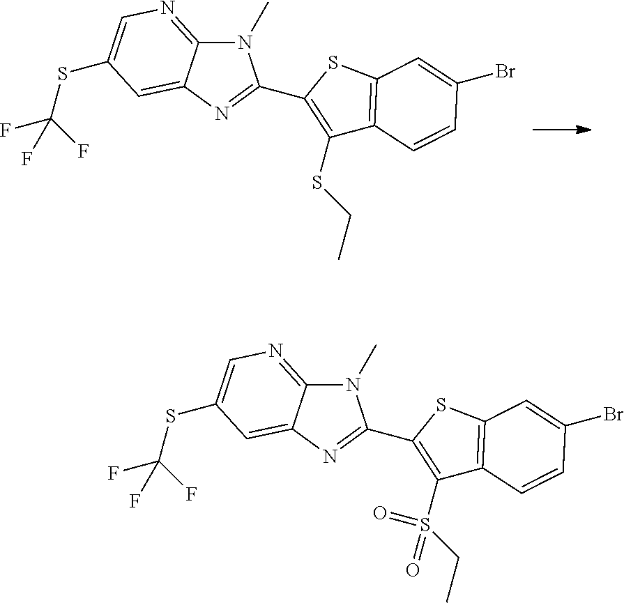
N1(C)C2=NC=C(SC(F)(F)F)C=C2N=C1C1=C(SCC)C2=C(S1)C=C(Br)C=C2.N1(C)C2=NC=C(SC(F)(F)F)C=C2N=C1C1=C(S(CC)(=O)=O)C2=C(S1)C=C(Br)C=C2
